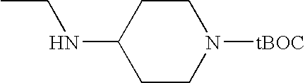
CCNC1CCN([tBOC])CC1
